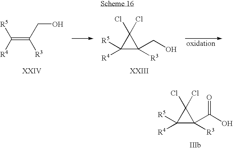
C(=C([R3])CO)([R5])[R4].C1([R4])([R5])C([R3])(CO)C1(Cl)Cl.C1([R4])([R5])C([R3])(C(O)=O)C1(Cl)Cl
